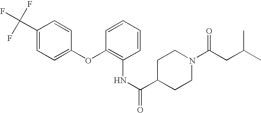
N(C1=C(OC2=CC=C(C(F)(F)F)C=C2)C=CC=C1)C(=O)C1CCN(C(CC(C)C)=O)CC1
